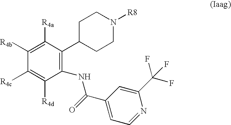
C1([R4b])=C([R4a])C(C2CCN([R8])CC2)=C(NC(C2=CC=NC(C(F)(F)F)=C2)=O)C([R4d])=C1[R4c]
